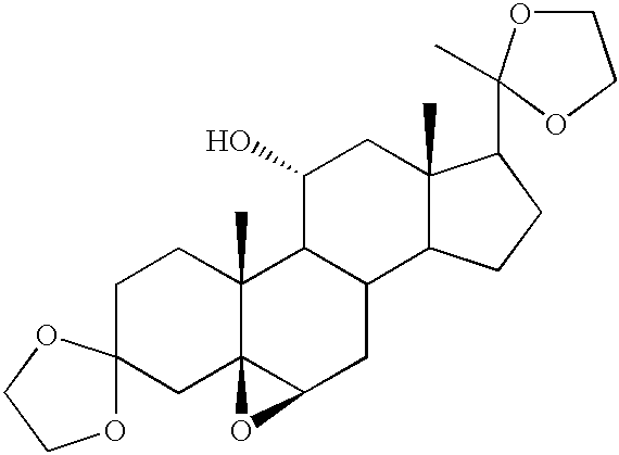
C1CC2(C)C3(CC14OCCO4)C(CC1C2C(O)CC2(C)C1CCC2C1(C)OCCO1)O3
